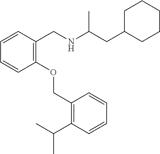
C1=CC=CC(CNC(CC2CCCCC2)C)=C1OCC1=C(C(C)C)C=CC=C1
